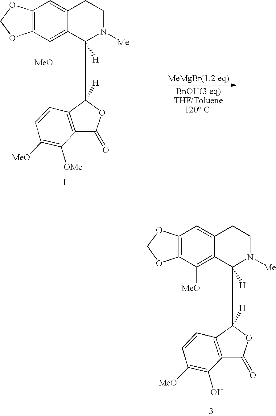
C1(=O)OC(C2([H])C3=C([MeO])C4=C(OCO4)C=C3CCN2[Me])([H])C2=C1C([OMe])=C([MeO])C=C2.C1(=O)OC(C2([H])C3=C([MeO])C4=C(OCO4)C=C3CCN2[Me])([H])C2=C1C(O)=C([MeO])C=C2
